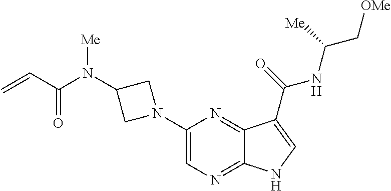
C1(N2CC(N(C(C=C)=O)[Me])C2)=CN=C2C(=N1)C(C(=O)NC(C[OMe])[Me])=CN2
